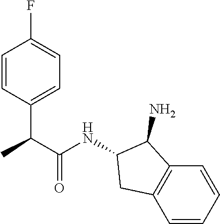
C1=CC(C(C(NC2CC3=C(C2N)C=CC=C3)=O)C)=CC=C1F
